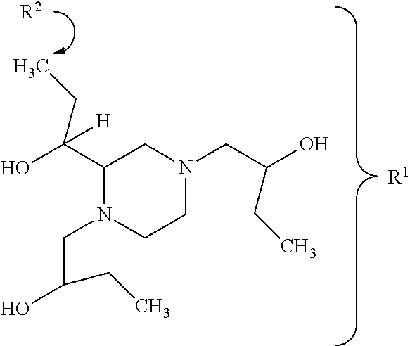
OC(CN1CCN(CC(O)CC)CC1C(CC)([H])O)CC.[R2].[R1]
